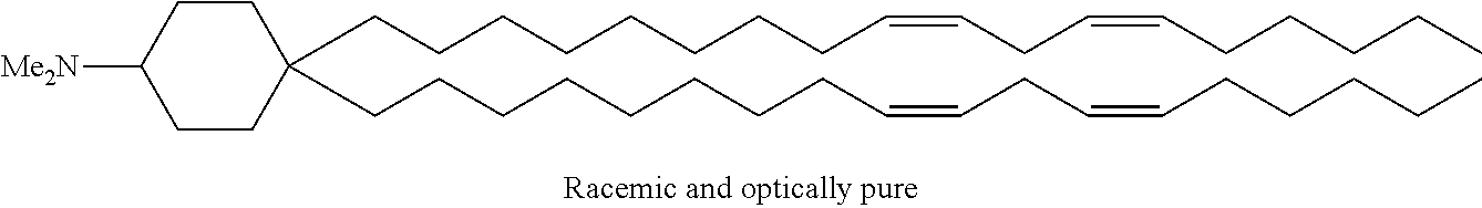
C1CC([Me2N])CCC1(CCCCCCCCC=CCC=CCCCCC)CCCCCCCCC=CCC=CCCCCC
